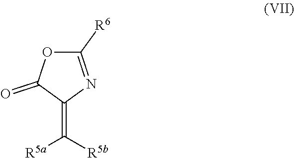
C1([R6])=NC(=C([R5b])[R5a])C(=O)O1
